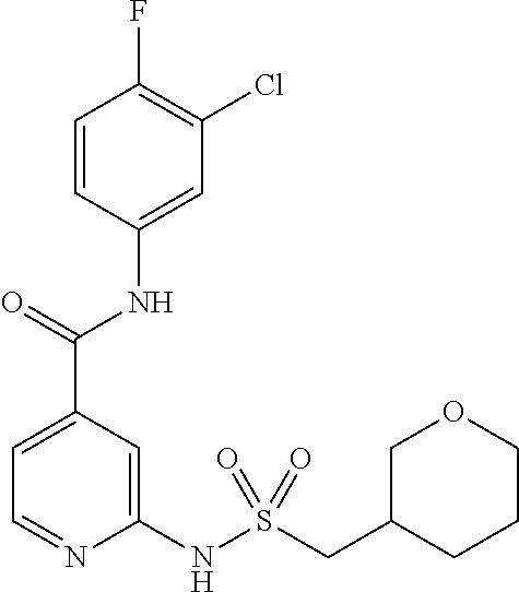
C1=CC(NC(C2=CC=NC(NS(CC3COCCC3)(=O)=O)=C2)=O)=CC(Cl)=C1F
